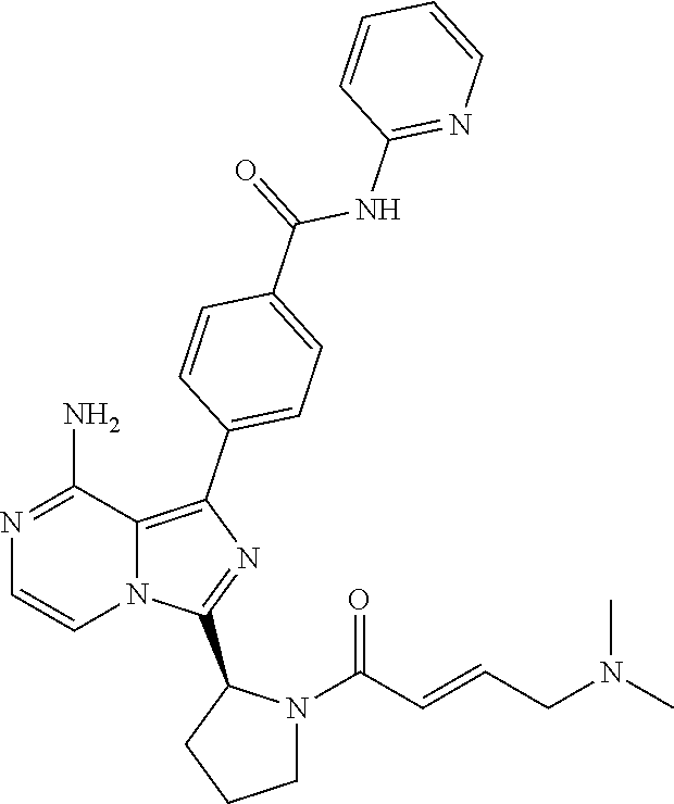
N1=C(N)C2=C(C3=CC=C(C(NC4=NC=CC=C4)=O)C=C3)N=C(C3CCCN3C(C=CCN(C)C)=O)N2C=C1
